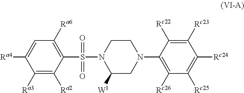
C1([Ra6])=C(S(N2C([W1])CN(C3=C([Rc26])C([Rc25])=C([Rc24])C([Rc23])=C3[Rc22])CC2)(=O)=O)C([Ra2])=C([Ra3])C([Ra4])=C1
